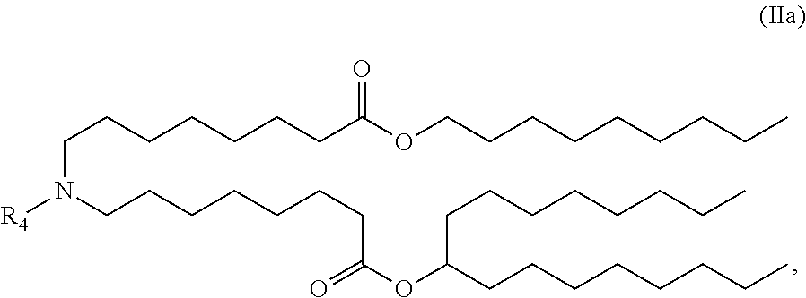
C(CCCCCCC(OCCCCCCCCC)=O)N([R4])CCCCCCCC(OC(CCCCCCCC)CCCCCCCC)=O
